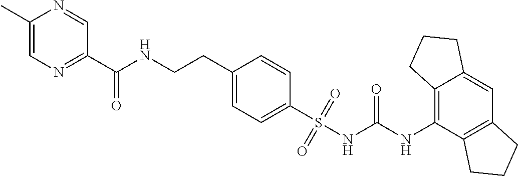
C1(C)=CN=C(C(NCCC2=CC=C(S(NC(NC3=C4C(=CC5=C3CCC5)CCC4)=O)(=O)=O)C=C2)=O)C=N1
